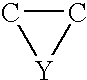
C1C[Y]1
